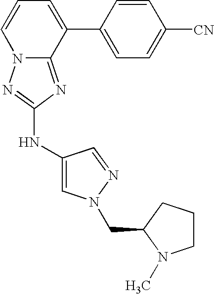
C1=CC=C(C2=CC=C([CN])C=C2)C2=NC(NC3=CN(CC4N(C)CCC4)N=C3)=NN12
